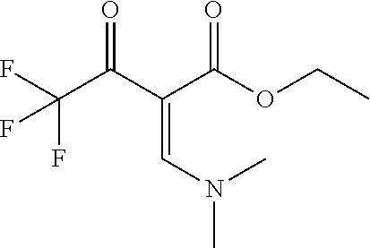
C(=CN(C)C)(C(OCC)=O)C(C(F)(F)F)=O
